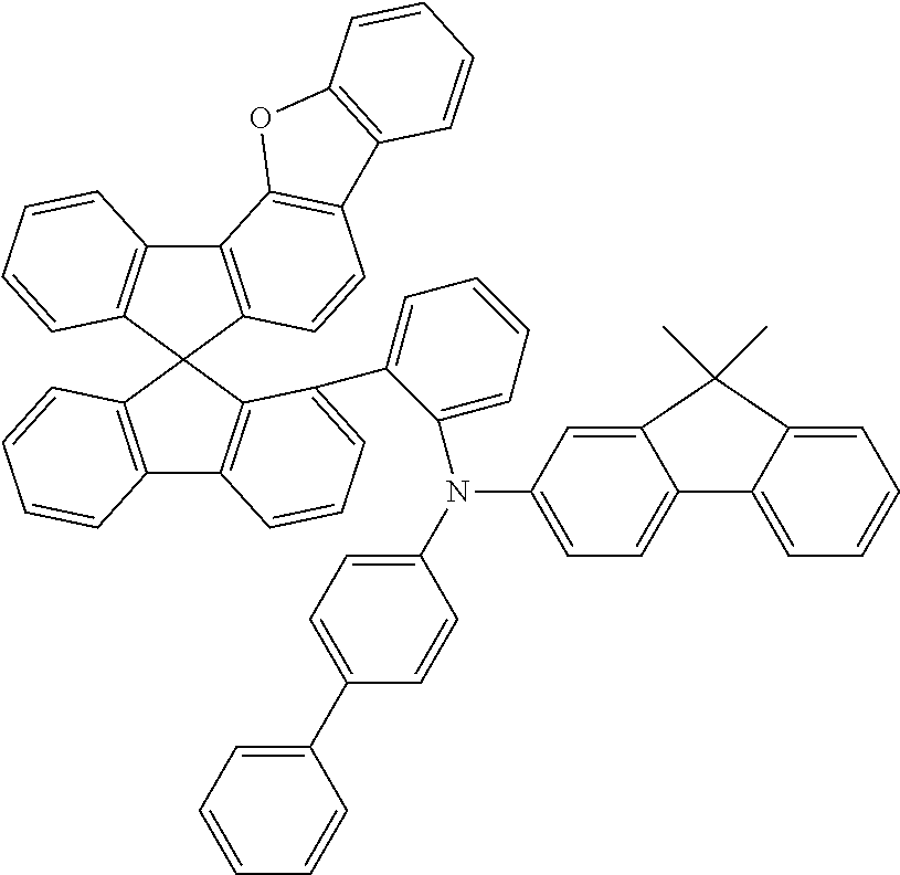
C12=C(C3(C4=C1C=CC=C4)C1=C(C4=C3C(C3=CC=CC=C3N(C3=CC=C5C(=C3)C(C)(C)C3=CC=CC=C53)C3=CC=C(C5=CC=CC=C5)C=C3)=CC=C4)C=CC=C1)C=CC1=C2OC2=C1C=CC=C2
